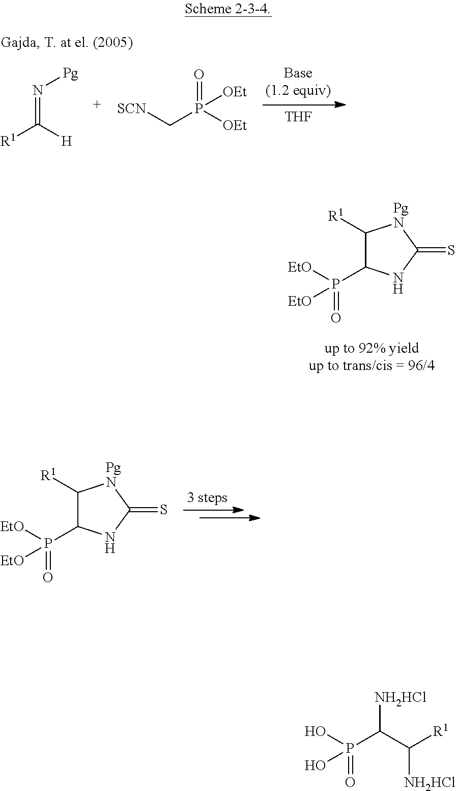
[THF].[R1]C(=N[Pg])[H].[SCN]CP(=O)([OEt])[OEt].C1([R1])C(P([EtO])(=O)[EtO])NC(=S)[PgN]1.C1([R1])C(P([EtO])(=O)[EtO])NC(=S)[PgN]1.OP(C([NH2HCl])C([NH2HCl])[R1])(=O)O
